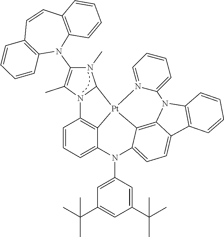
C1=CC=C2C3=C1N1C(N(C)C(N4C5=C(C=CC6=C4C=CC=C6)C=CC=C5)=C1C)[Pt]31C3=C4C(=CC=C3N2C2=CC(C(C)(C)C)=CC(C(C)(C)C)=C2)C2=C(N4C3=CC=CC=N13)C=CC=C2
